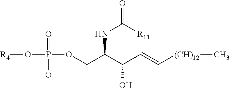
[R4]OP(=O)(OCC(C(C=C[(CH)12]C)O)NC(=O)[R11])[O-]
